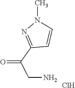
O=C(C1=NN(C)C=C1)CN.Cl
